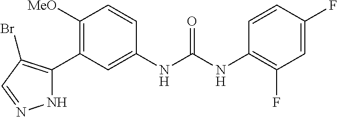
C1([OMe])=C(C2=C(Br)C=NN2)C=C(NC(=O)NC2=C(F)C=C(F)C=C2)C=C1
